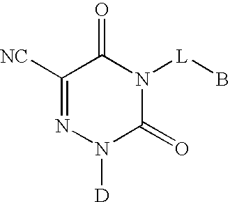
C1([NC])=NN([D])C(=O)N([L]B)C1=O
